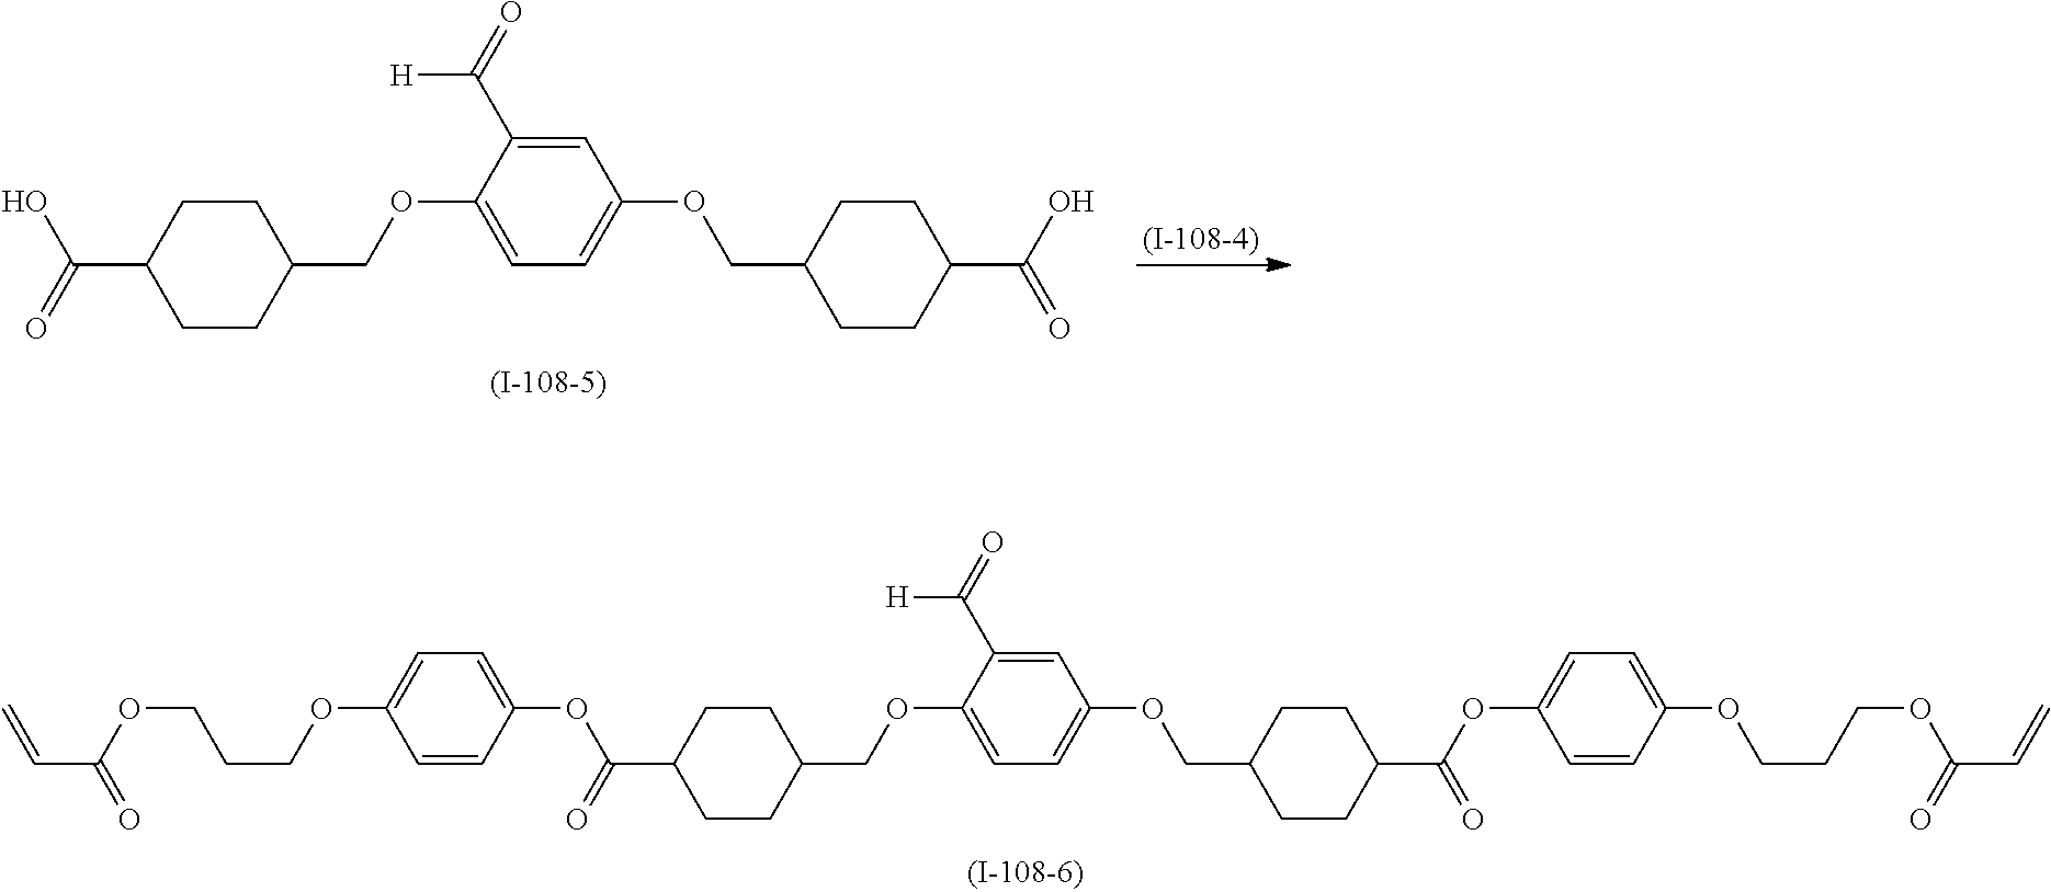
C1CC(COC2=CC=C(OCC3CCC(C(O)=O)CC3)C=C2C(=O)[H])CCC1C(=O)O.C1CC(COC2=CC=C(OCC3CCC(C(OC4=CC=C(OCCCOC(C=C)=O)C=C4)=O)CC3)C=C2C(=O)[H])CCC1C(=O)OC1=CC=C(OCCCOC(C=C)=O)C=C1
